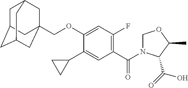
C1C2CC3CC(COC4=CC(F)=C(C(=O)N5COC(C)C5C(=O)O)C=C4C4CC4)(CC1C3)C2
